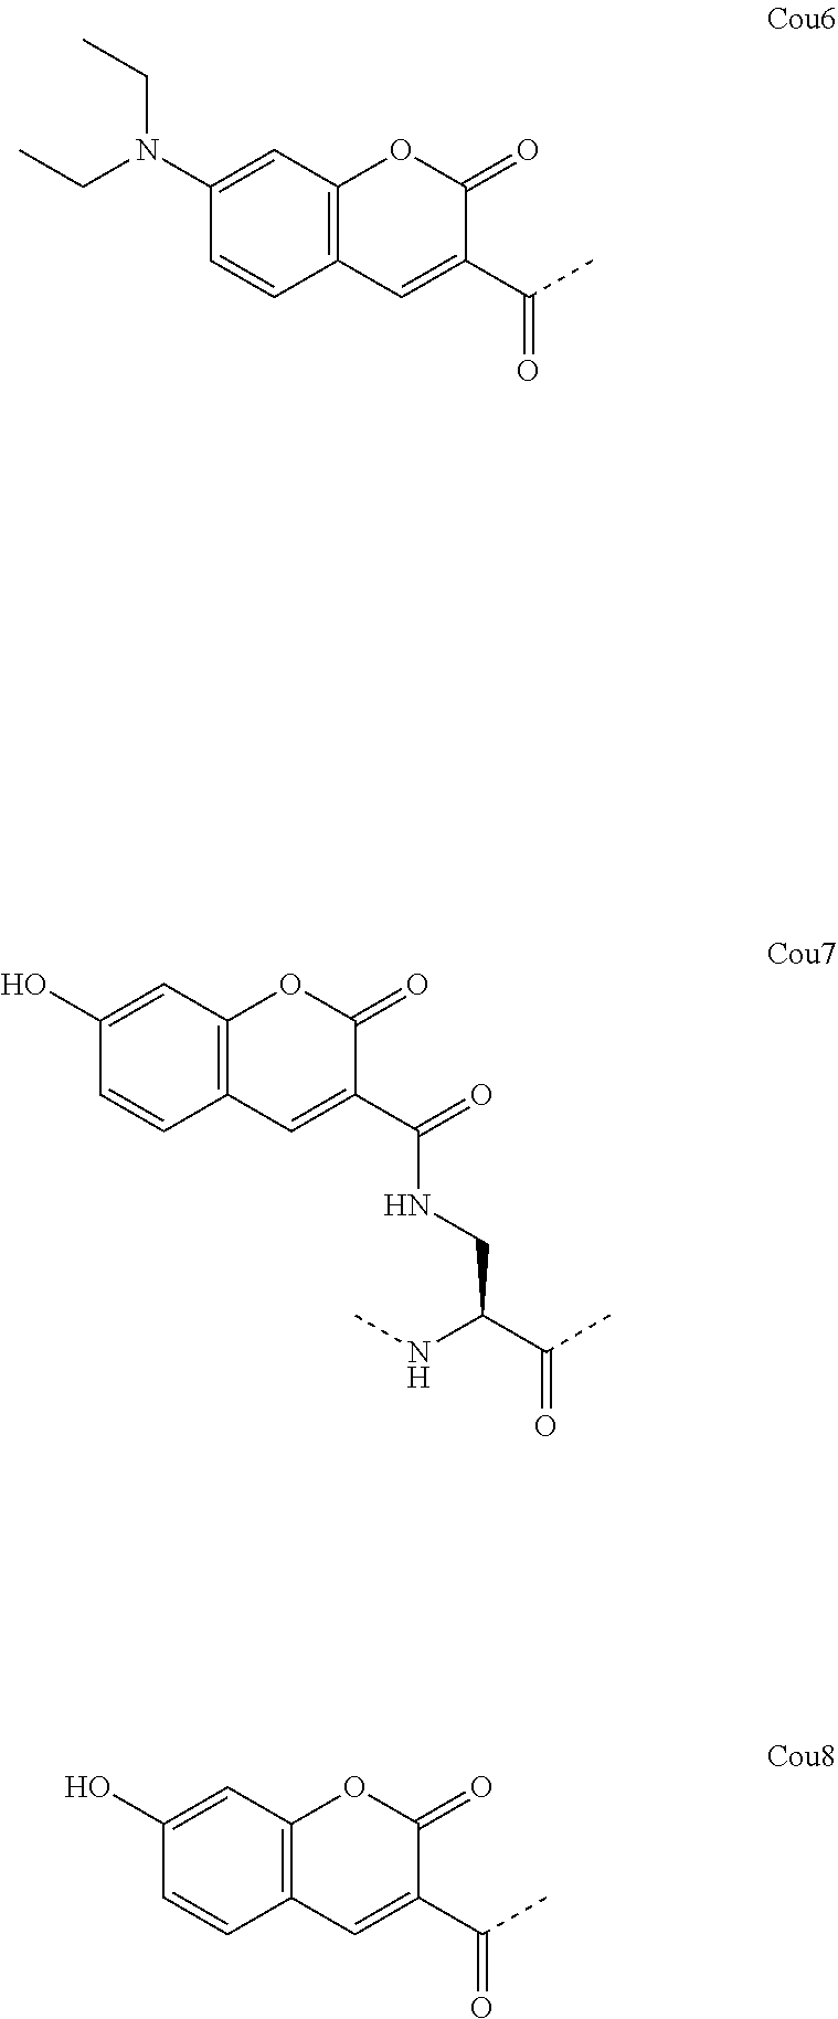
C12=C(C=C(N(CC)CC)C=C1)OC(=O)C(C(=O)C)=C2.C12=C(C=C(O)C=C1)OC(=O)C(C(NCC(NC)C(C)=O)=O)=C2.C12=C(C=C(O)C=C1)OC(=O)C(C(=O)C)=C2
